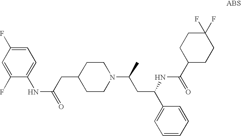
C1=C(F)C(NC(=O)CC2CCN(C(CC(C3=CC=CC=C3)NC(C3CCC(F)(F)CC3)=O)C)CC2)=CC=C1F
